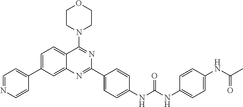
C1=NC=CC(C2=CC=C3C(=C2)N=C(C2=CC=C(NC(NC4=CC=C(NC(C)=O)C=C4)=O)C=C2)N=C3N2CCOCC2)=C1
